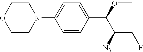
C1(N2CCOCC2)=CC=C(C(OC)C(CF)[N3])C=C1
